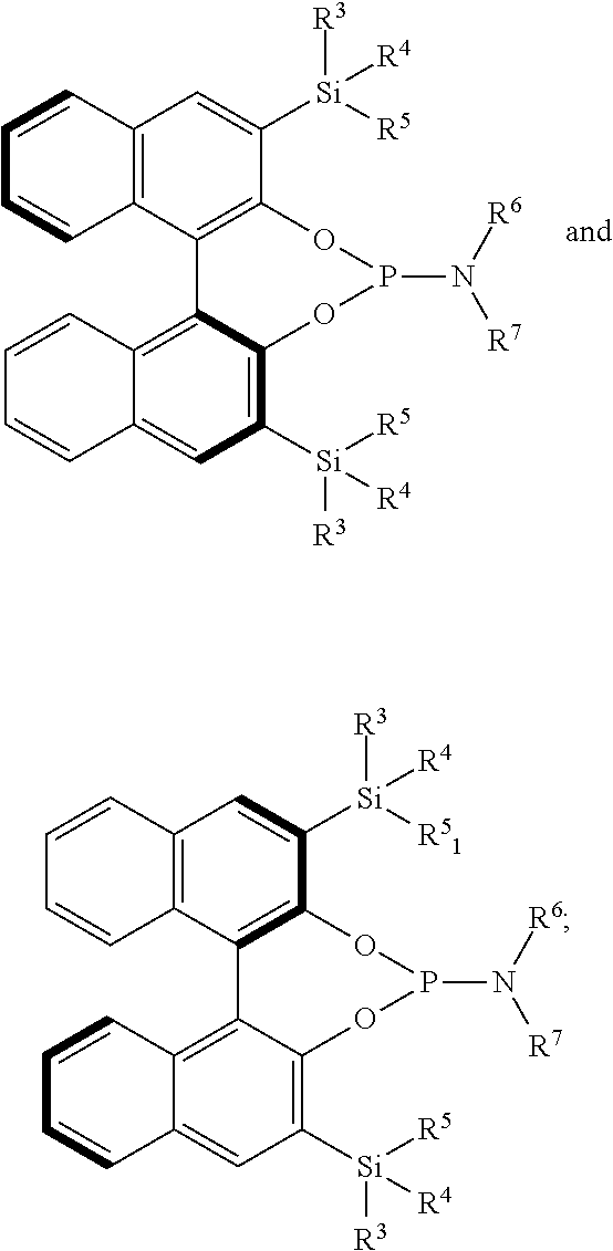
C12=C(C3=C(C([Si]([R4])([R3])[R51])=C1)OP(N([R7])[R6])OC1=C([Si]([R3])([R4])[R5])C=C4C(=C31)C=CC=C4)C=CC=C2.C12=C(C3=C(C([Si]([R4])([R3])[R5])=C1)OP(N([R7])[R6])OC1=C([Si]([R3])([R4])[R5])C=C4C(=C31)C=CC=C4)C=CC=C2
